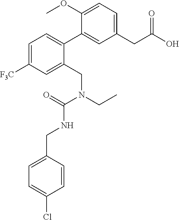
C1=C([F3C])C=C(CN(C(=O)NCC2=CC=C(Cl)C=C2)CC)C(C2=CC(CC(O)=O)=CC=C2OC)=C1
